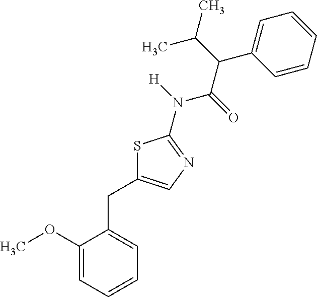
C1(OC)=CC=CC=C1CC1=CN=C(N(C(C(C2=CC=CC=C2)C(C)C)=O)[H])S1
